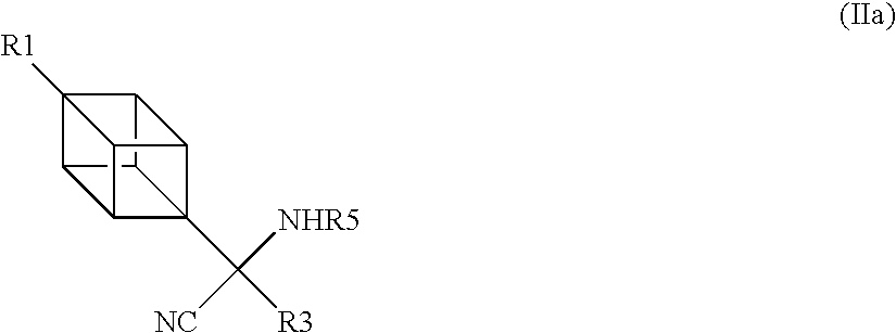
C12([R1])C3C4C5(C([R3])([NHR5])[NC])C(C14)C2C53
